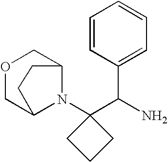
O1CC2N(C3(C(N)C4=CC=CC=C4)CCC3)C(C1)CC2
